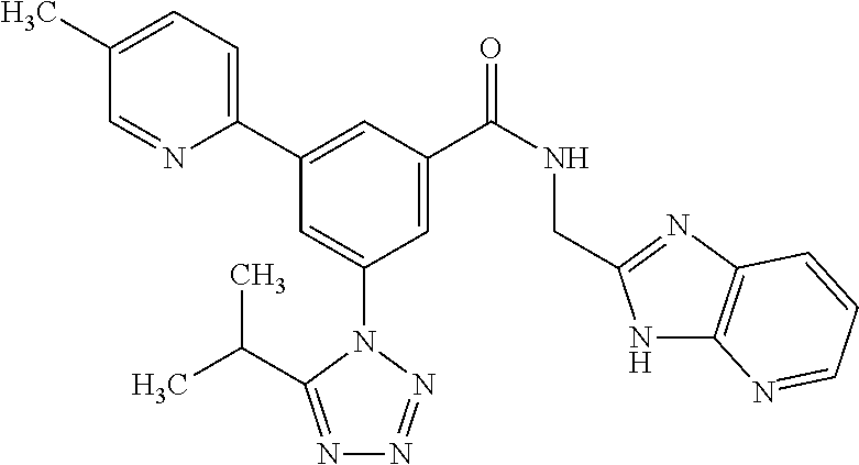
C1(C)=CC=C(C2=CC(C(NCC3=NC4=C(N3)N=CC=C4)=O)=CC(N3C(C(C)C)=NN=N3)=C2)N=C1
